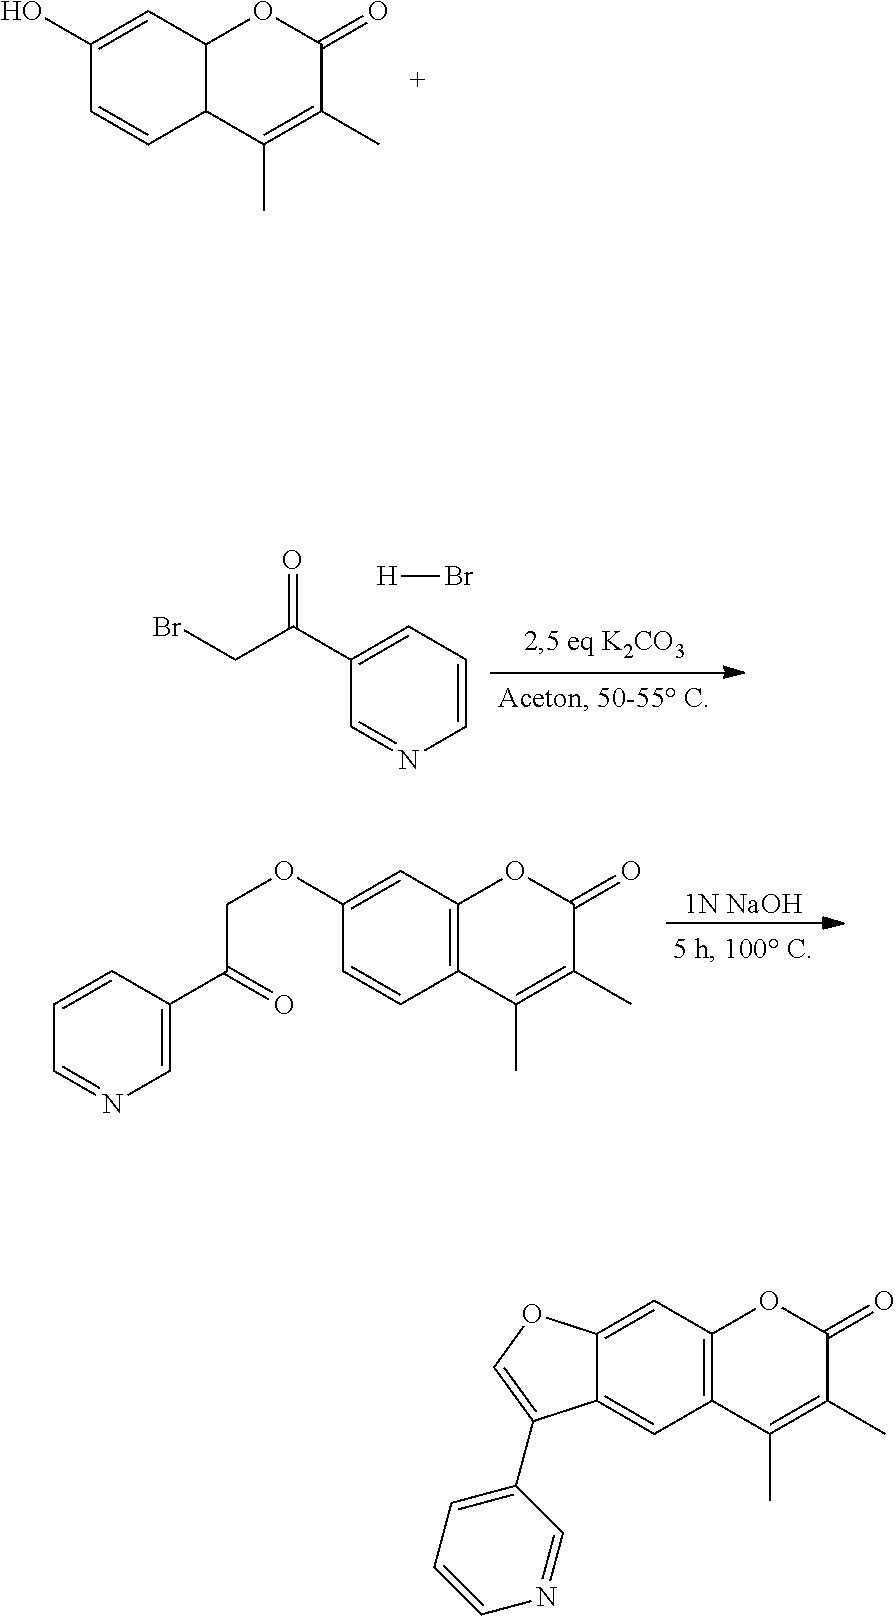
C1(O)=CC2C(C=C1)C(C)=C(C)C(=O)O2.[1N NaOH].C1=CC(C(=O)COC2=CC3=C(C=C2)C(C)=C(C)C(=O)O3)=CN=C1.C(C(C1=CC=CN=C1)=O)Br.[H]Br.C12=CC3=C(C=C1C(C1=CC=CN=C1)=CO2)C(C)=C(C)C(=O)O3
